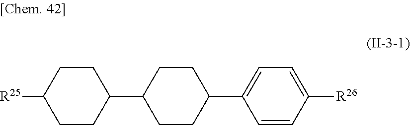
C1CC(C2CCC([R25])CC2)CCC1C1=CC=C([R26])C=C1
